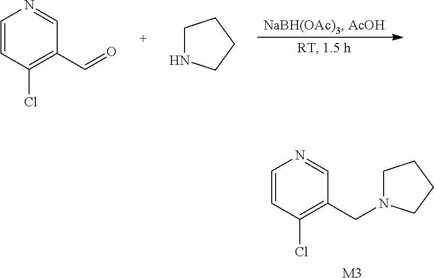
C1=CC(Cl)=C(C=O)C=N1.C1NCCC1.C1=CC(Cl)=C(CN2CCCC2)C=N1.[M3]
